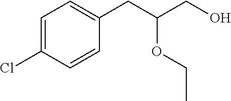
C1=C(Cl)C=CC(CC(CO)OCC)=C1
